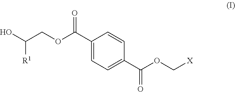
C1(C(OCC(O)[R1])=O)=CC=C(C(OC[X])=O)C=C1
